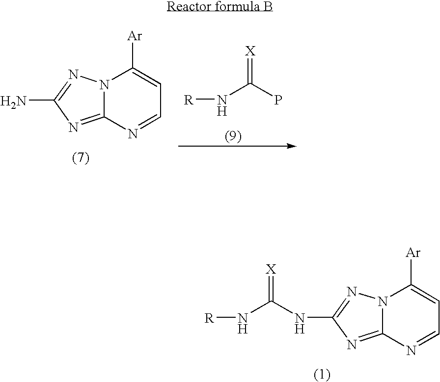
N12C(=NC(NC(N[R])=[X])=N1)N=CC=C2[Ar].N12C(=NC(N)=N1)N=CC=C2[Ar].[R]NC(P)=[X]
